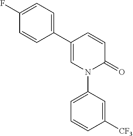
C1=CC(C2=CC=C(F)C=C2)=CN(C2=CC=CC([CF3])=C2)C1=O
